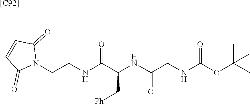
[[C92]].N(C(C(NC(CNC(OC(C)(C)C)=O)=O)C[Ph])=O)CCN1C(=O)C=CC1=O
